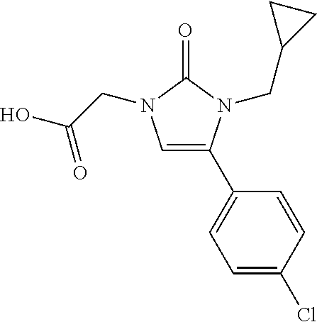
C1=C(C2=CC=C(Cl)C=C2)N(CC2CC2)C(=O)N1CC(=O)O
